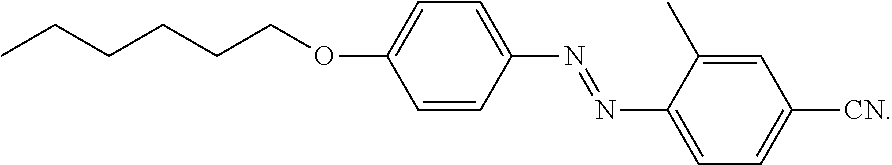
CCCCCCOC1=CC=C(N=NC2=CC=C([CN])C=C2C)C=C1
